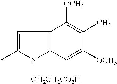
C1=C(C)N([CH2CH2CO2H])C2=C1C([OCH3])=C(C)C([OCH3])=C2
